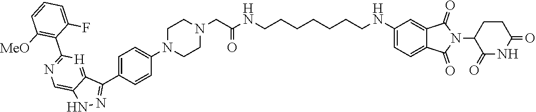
C1([MeO])=C(C2=NC=C3C(=[H]2)C(C2=CC=C(N4CCN(CC(=O)NCCCCCCCNC5=CC=C6C(=C5)C(=O)N(C5C(=O)NC(=O)CC5)C6=O)CC4)C=C2)=NN3)C(F)=CC=C1
